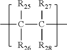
CC(C(C)([R27])[R28])([R26])[R25]
